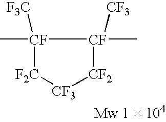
[CF]1(C)([F3C])[F2C][CF3][CF2][CF]1(C)[CF3]
